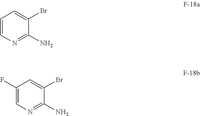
C1(F)=CN=C(N)C(Br)=C1.C1=CN=C(N)C(Br)=C1
